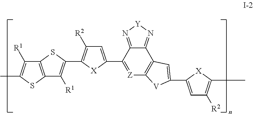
C12=C(SC(C)=C1[R1])C([R1])=C(C1=C([R2])C=C(C3=[Z]C4=C(C5=N[Y]N=C35)C=C(C3=CC([R2])=C(C)[X]3)[V]4)[X]1)S2
